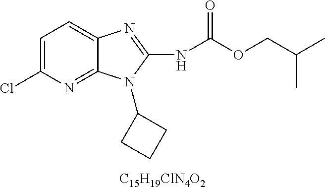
[C15H19ClN4O2].C1=C(Cl)N=C2C(=C1)N=C(NC(OCC(C)C)=O)N2C1CCC1
